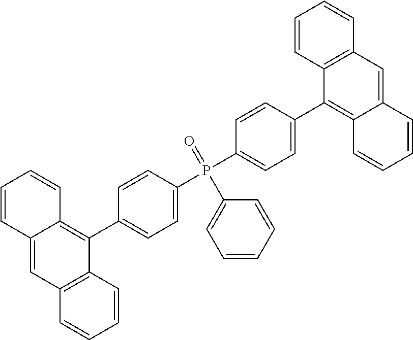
C12=C(C=CC=C1)C(C1=CC=C(P(C3=CC=C(C4=C5C(=CC6=C4C=CC=C6)C=CC=C5)C=C3)(=O)C3=CC=CC=C3)C=C1)=C1C(=C2)C=CC=C1
